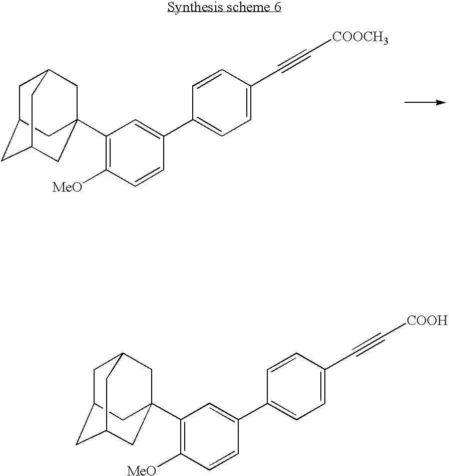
C1C2CC3CC(C4=C([MeO])C=CC(C5=CC=C(C#C[COOCH3])C=C5)=C4)(CC1C3)C2.C1C2CC3CC(C4=C([MeO])C=CC(C5=CC=C(C#C[COOH])C=C5)=C4)(CC1C3)C2
